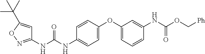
C1(NC(NC2=CC=C(OC3=CC=CC(NC(OC[Ph])=O)=C3)C=C2)=O)=NOC(C(C)(C)C)=C1
